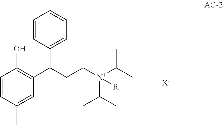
C1=CC(C)=CC(C(CC[N+](C(C)C)(C(C)C)[R])C2=CC=CC=C2)=C1O.[X-]
